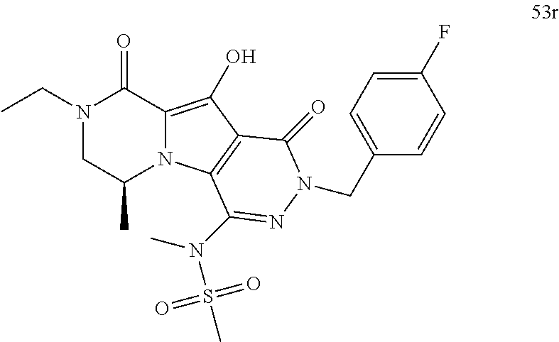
N1(CC)CC(C)N2C(=C(O)C3=C2C(N(C)S(C)(=O)=O)=NN(CC2=CC=C(F)C=C2)C3=O)C1=O
